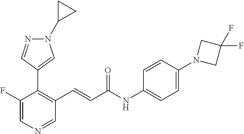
C1(F)=CN=CC(C=CC(NC2=CC=C(N3CC(F)(F)C3)C=C2)=O)=C1C1=CN(C2CC2)N=C1
